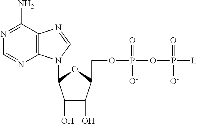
C12=C(C(N)=NC=N1)N=CN2C1C(O)C(O)C(COP(OP(=O)([O-])[L])(=O)[O-])O1
